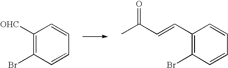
C1([OHC])=C(Br)C=CC=C1.C1(C=CC(C)=O)=C(Br)C=CC=C1
